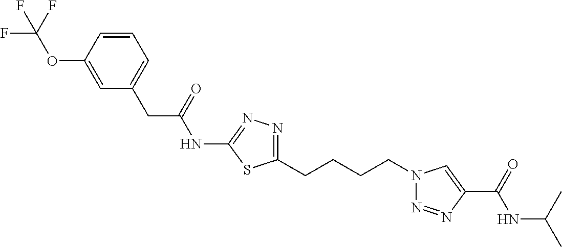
C1=CC(OC(F)(F)F)=CC(CC(=O)NC2=NN=C(CCCCN3N=NC(C(=O)NC(C)C)=C3)S2)=C1
